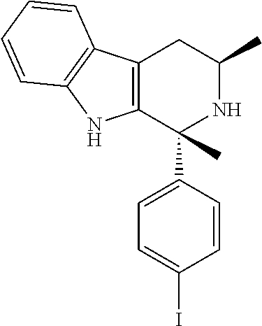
C12=C(C(C3=CC=C(I)C=C3)(C)NC(C)C1)NC1=C2C=CC=C1
